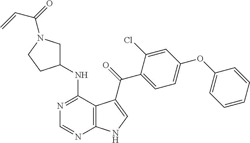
N1=C(NC2CN(C(=O)C=C)CC2)C2=C(N=C1)NC=C2C(=O)C1=CC=C(OC2=CC=CC=C2)C=C1Cl
